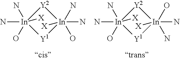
[Y2]1[In]([X])(N)(N)(O)[Y1][In]1([X])(N)(O)N.[Y2]1[In]([X])(N)(N)(O)[Y1][In]1([X])(N)(N)O
